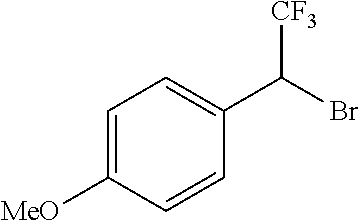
C1=C([MeO])C=CC(C(Br)[CF3])=C1
